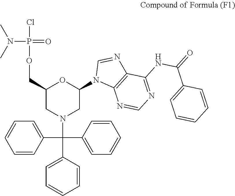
C1=CC(C(C2=CC=CC=C2)(N2CC(N3C4=C(N=C3)C(NC(C3=CC=CC=C3)=O)=NC=N4)OC(COP(Cl)(=O)N(C)C)C2)C2=CC=CC=C2)=CC=C1
